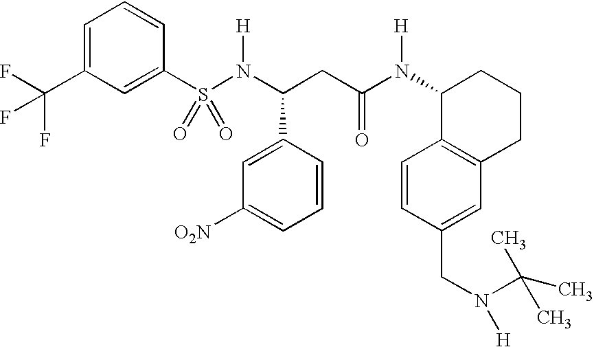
S(N(C(CC(N(C1C2=C(CCC1)C=C(CN([H])C(C)(C)C)C=C2)[H])=O)C1=CC([O2N])=CC=C1)[H])(=O)(=O)C1=CC(C(F)(F)F)=CC=C1
